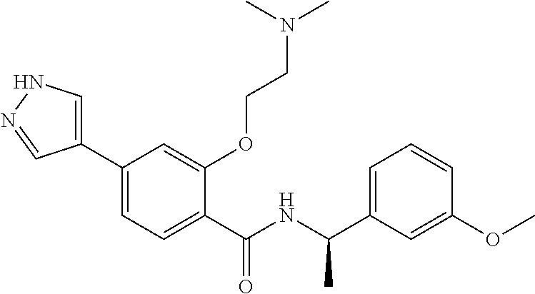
C1(C2=CC=C(C(=O)NC(C3=CC=CC(OC)=C3)C)C(OCCN(C)C)=C2)=CNN=C1
